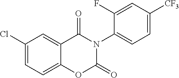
C1(Cl)=CC=C2C(=C1)C(=O)N(C1=CC=C([CF3])C=C1F)C(=O)O2
